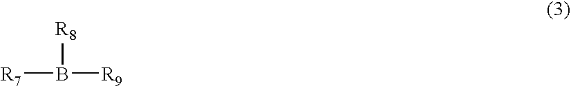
[R7]B([R9])[R8]
